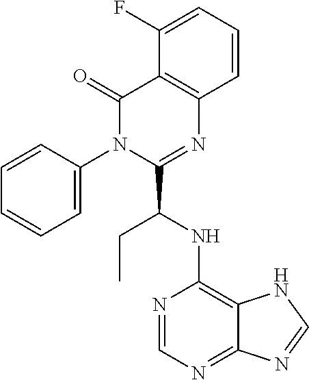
C1=C(F)C2=C(C=C1)N=C(C(NC1=C3C(=NC=N1)N=CN3)CC)N(C1=CC=CC=C1)C2=O
